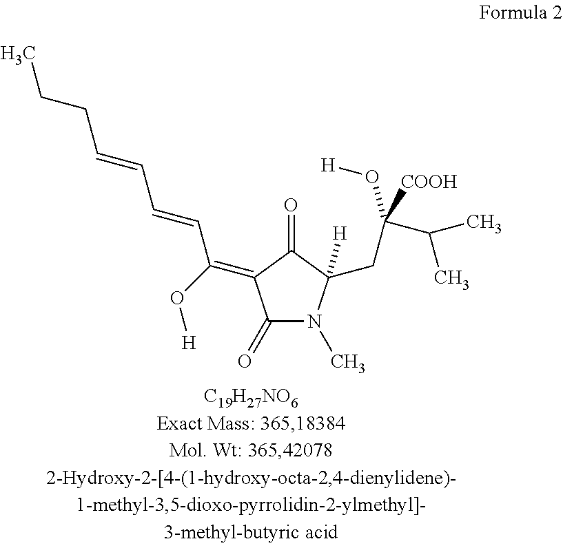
C1(=O)N(C)C(CC(O[H])([COOH])C(C)C)([H])C(=O)C1=C(O[H])C=CC=CCCC
